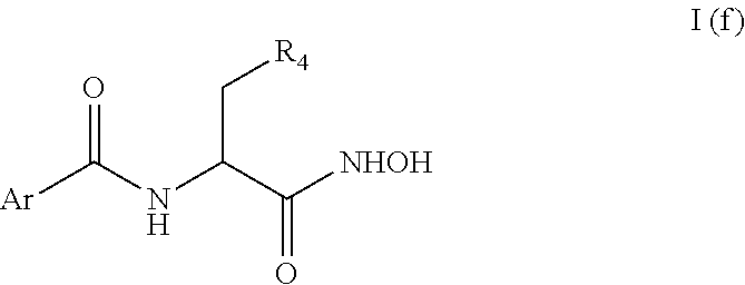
[Ar]C(NC(C([NHOH])=O)C[R4])=O
